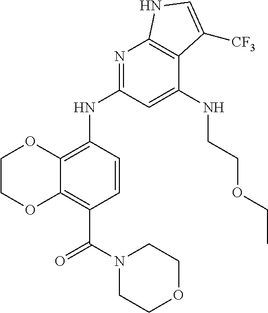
C1COC2=C(C(N3CCOCC3)=O)C=CC(NC3=NC4=C(C(NCCOCC)=C3)C([CF3])=CN4)=C2O1
